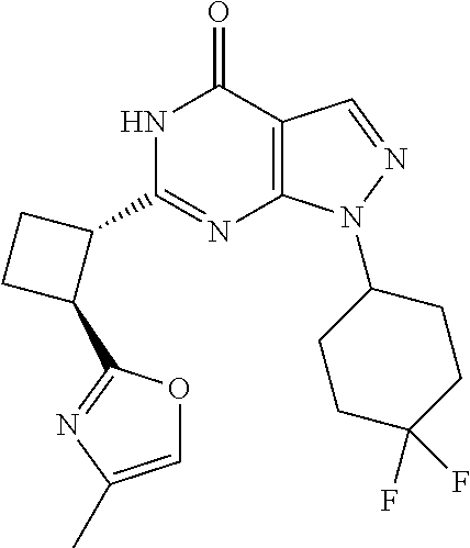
N1C(C2CCC2C2=NC(C)=CO2)=NC2=C(C1=O)C=NN2C1CCC(F)(F)CC1
